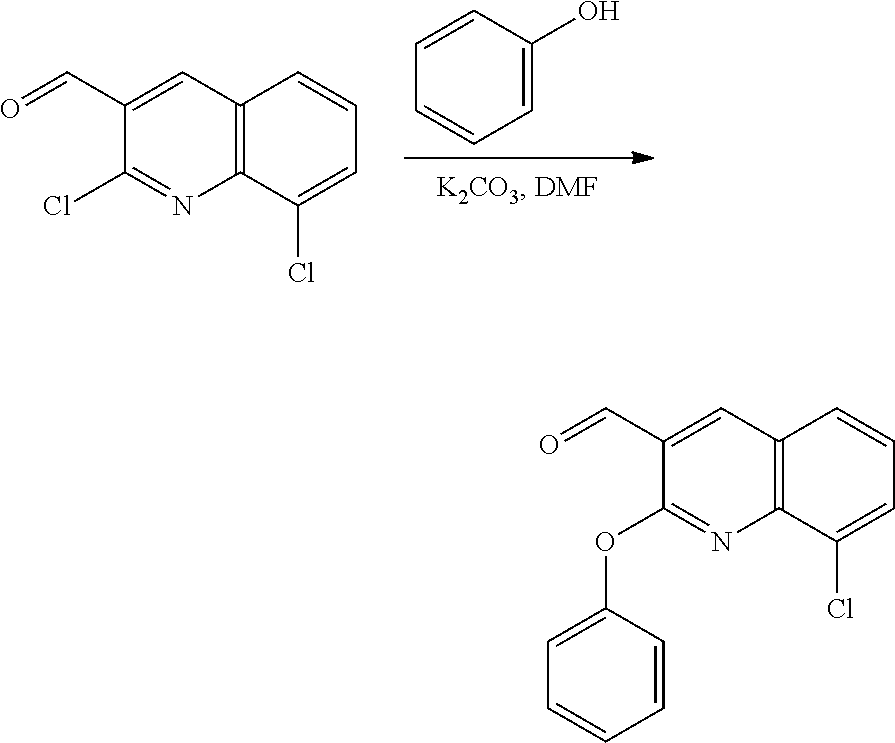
C1=CC=C(O)C=C1.C1(Cl)=NC2=C(C=C1C=O)C=CC=C2Cl.C1(OC2=CC=CC=C2)=NC2=C(C=C1C=O)C=CC=C2Cl
